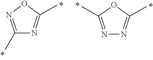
C1(C)=NOC(C)=N1.N1=C(C)OC(C)=N1
